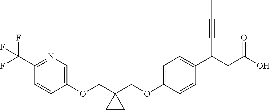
C1(OCC2(COC3=CC=C(C(CC(O)=O)C#CC)C=C3)CC2)=CN=C(C(F)(F)F)C=C1
